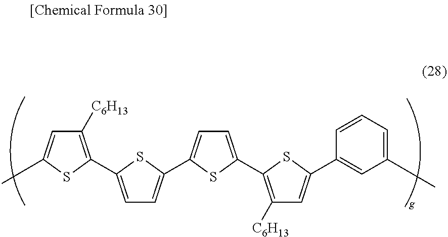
C1([C6H13])=C(C2=CC=C(C3=CC=C(C4=C([C6H13])C=C(C5=CC(C)=CC=C5)S4)S3)S2)SC(C)=C1
